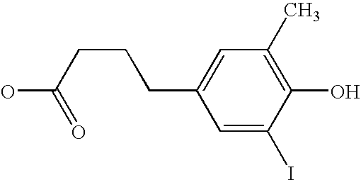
C(C1=CC(C)=C(O)C(I)=C1)CCC(O)=O
